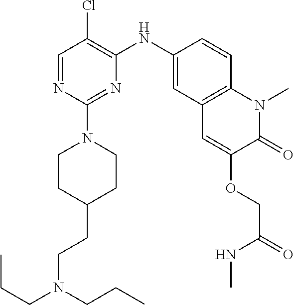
C1=NC(N2CCC(CCN(CCC)CCC)CC2)=NC(NC2=CC3=C(C=C2)N(C)C(=O)C(OCC(=O)NC)=C3)=C1Cl
